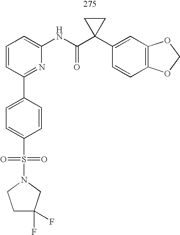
C1=CC=C(NC(C2(C3=CC4=C(C=C3)OCO4)CC2)=O)N=C1C1=CC=C(S(=O)(=O)N2CC(F)(F)CC2)C=C1
